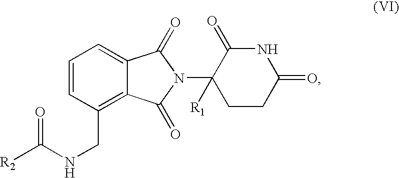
C1=CC(CNC([R2])=O)=C2C(=C1)C(=O)N(C1([R1])CCC(=O)NC1=O)C2=O
